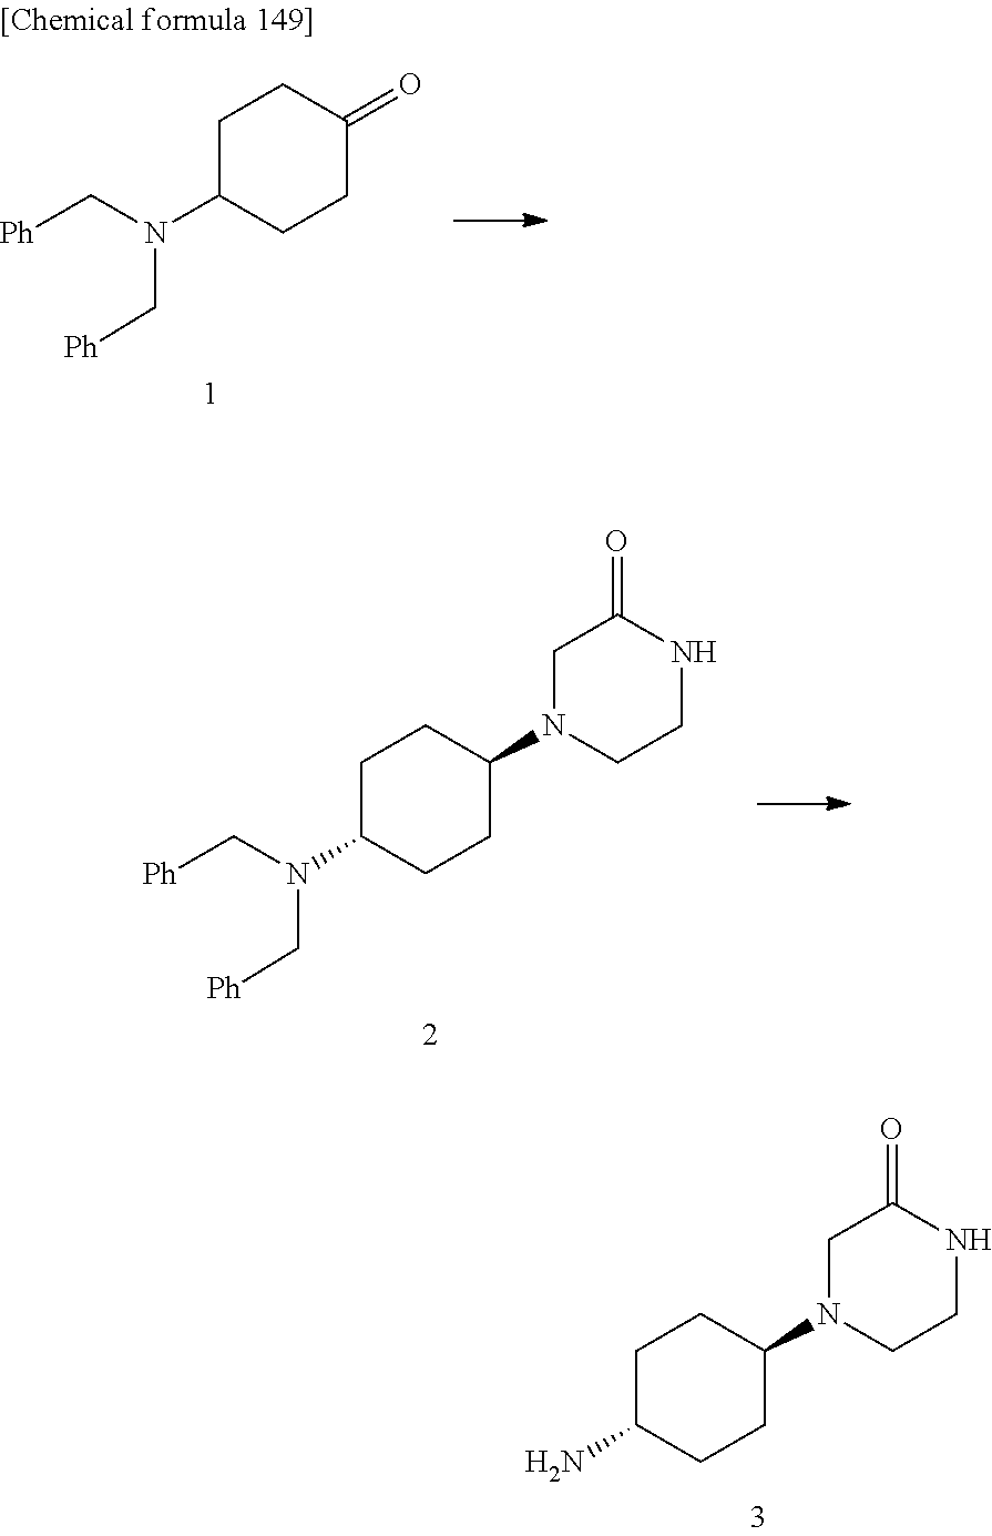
[Ph]CN(C1CCC(=O)CC1)C[Ph].[Ph]CN(C1CCC(N2CCNC(=O)C2)CC1)C[Ph].NC1CCC(N2CCNC(=O)C2)CC1
